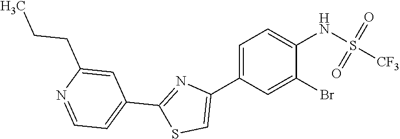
C1=C(C2=CSC(C3=CC=NC(CCC)=C3)=N2)C=C(Br)C(NS(=O)(=O)[CF3])=C1
